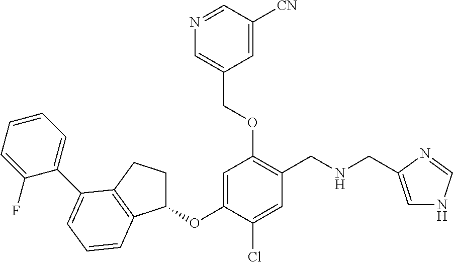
C1(OC2=CC(OCC3=CN=CC([CN])=C3)=C(CNCC3=CNC=N3)C=C2Cl)CCC2=C1C=CC=C2C1=CC=CC=C1F
